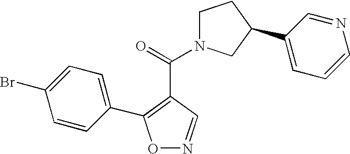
O1N=CC(C(=O)N2CCC(C3=CC=CN=C3)C2)=C1C1=CC=C(Br)C=C1
